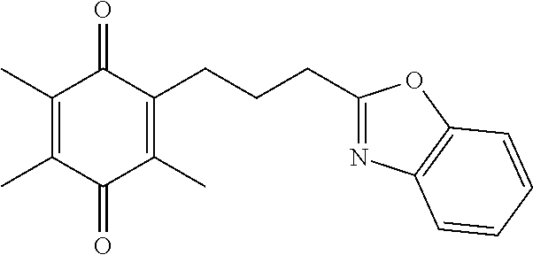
C1(C)=C(C)C(=O)C(C)=C(CCCC2=NC3=C(O2)C=CC=C3)C1=O
